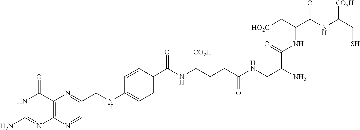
N1C(N)=NC2=C(C1=O)N=C(CNC1=CC=C(C(NC(CCC(NCC(N)C(=O)NC(C[HO2C])C(NC(CS)[CO2H])=O)=O)[CO2H])=O)C=C1)C=N2
